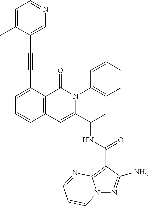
C1=C(C#CC2=CN=CC=C2C)C2=C(C=C1)C=C(C(C)NC(=O)C1=C3N(N=C1[NH2])C=CC=N3)N(C1=CC=CC=C1)C2=O
